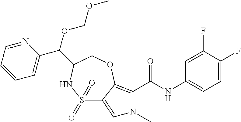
C1=C(F)C(F)=CC=C1NC(C1=C2C(=CN1C)S(=O)(=O)NC(C(OCOC)C1=CC=CC=N1)CO2)=O
